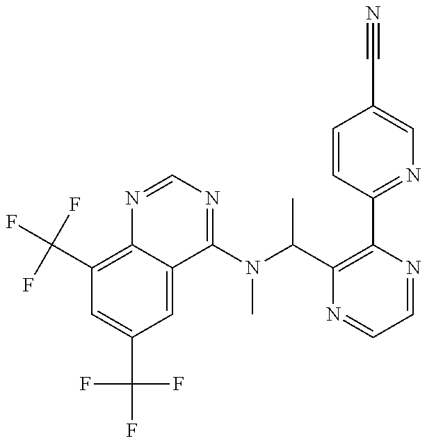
C1(C(F)(F)F)=C2C(=CC(C(F)(F)F)=C1)C(N(C(C1=C(C3=NC=C(C#N)C=C3)N=CC=N1)C)C)=NC=N2
